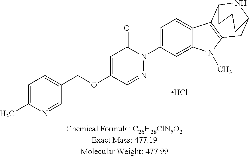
C1=C(C)N=CC(COC2=CC(=O)N(C3=CC=C4C(=C3)N(C)C3=C4C4NC(C3)CCC4)N=C2)=C1.Cl
